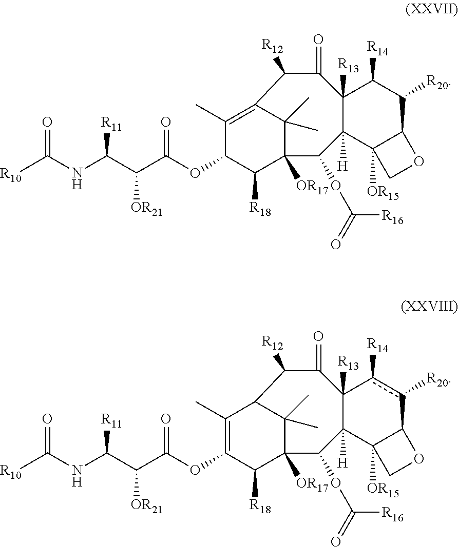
C12([R13])C([H])(C3([OR15])C(C([R20])C1[R14])OC3)C(OC([R16])=O)C1([OR17])C(C)(C)C(=C(C)C(OC(C(C(NC([R10])=O)[R11])[OR21])=O)C1[R18])C([R12])C2=O.C12([R13])C([H])(C3([OR15])C(c([R20])c1[R14])OC3)C(OC([R16])=O)C1([OR17])C(C)(C)C(C([R12])C2=O)C(C)=C(OC(C(C(NC([R10])=O)[R11])[OR21])=O)C1[R18]
